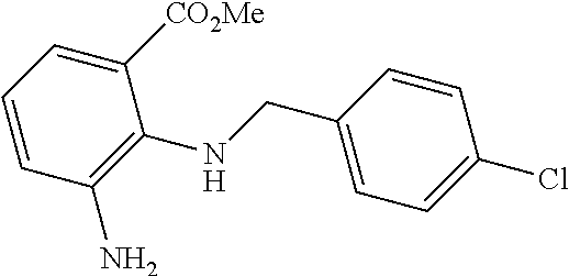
C1(N)=C(NCC2=CC=C(Cl)C=C2)C([CO2Me])=CC=C1
